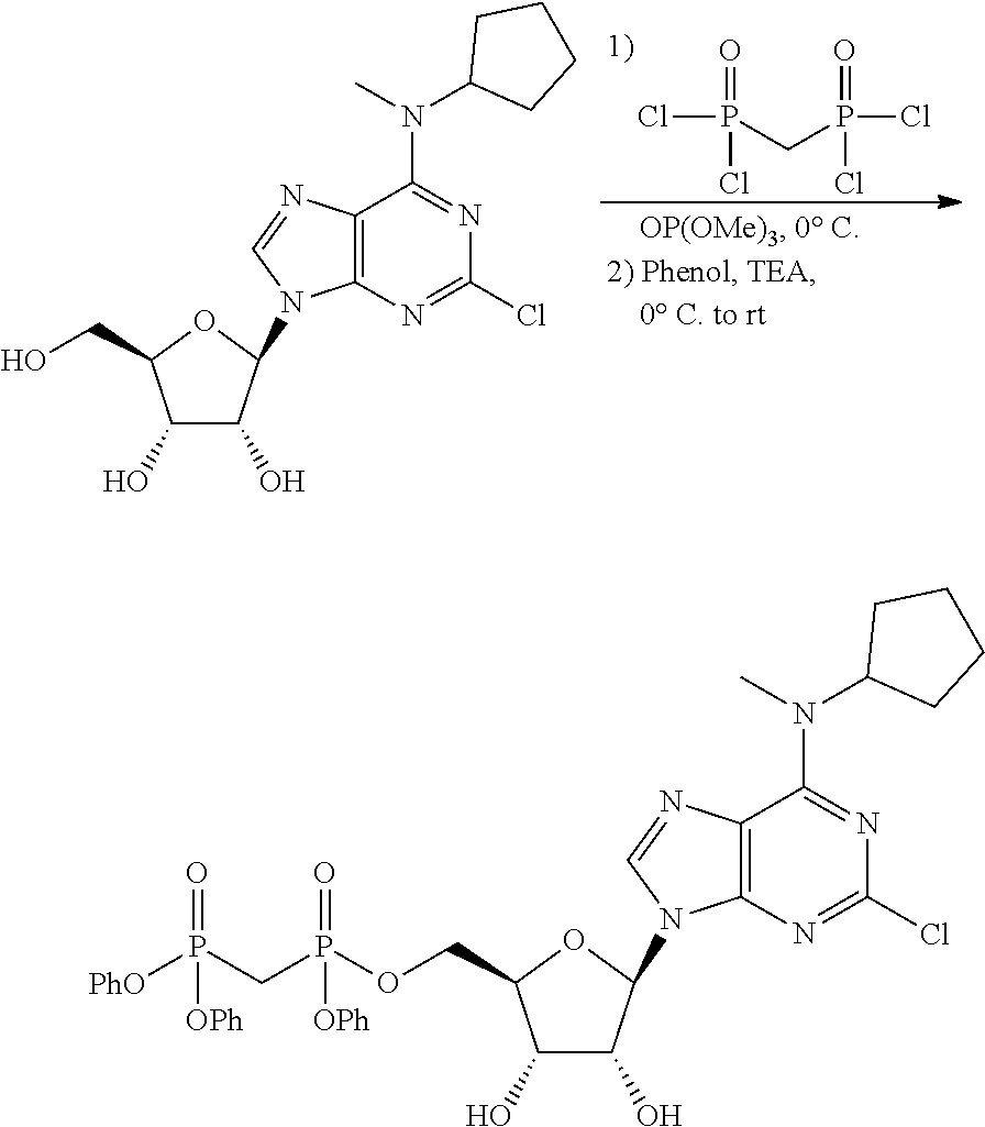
O=P(Cl)(CP(Cl)(Cl)=O)Cl.C12=C(N=C(Cl)N=C1N(C1CCCC1)C)N(C1C(O)C(O)C(CO)O1)C=N2.C12=C(N=C(Cl)N=C1N(C1CCCC1)C)N(C1C(O)C(O)C(COP(CP([PhO])(=O)[OPh])(=O)[OPh])O1)C=N2
